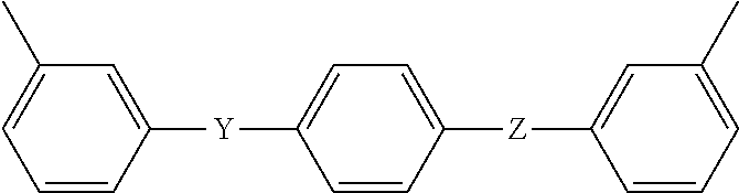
C1=CC([Y]C2=CC=C([Z]C3=CC(C)=CC=C3)C=C2)=CC(C)=C1
